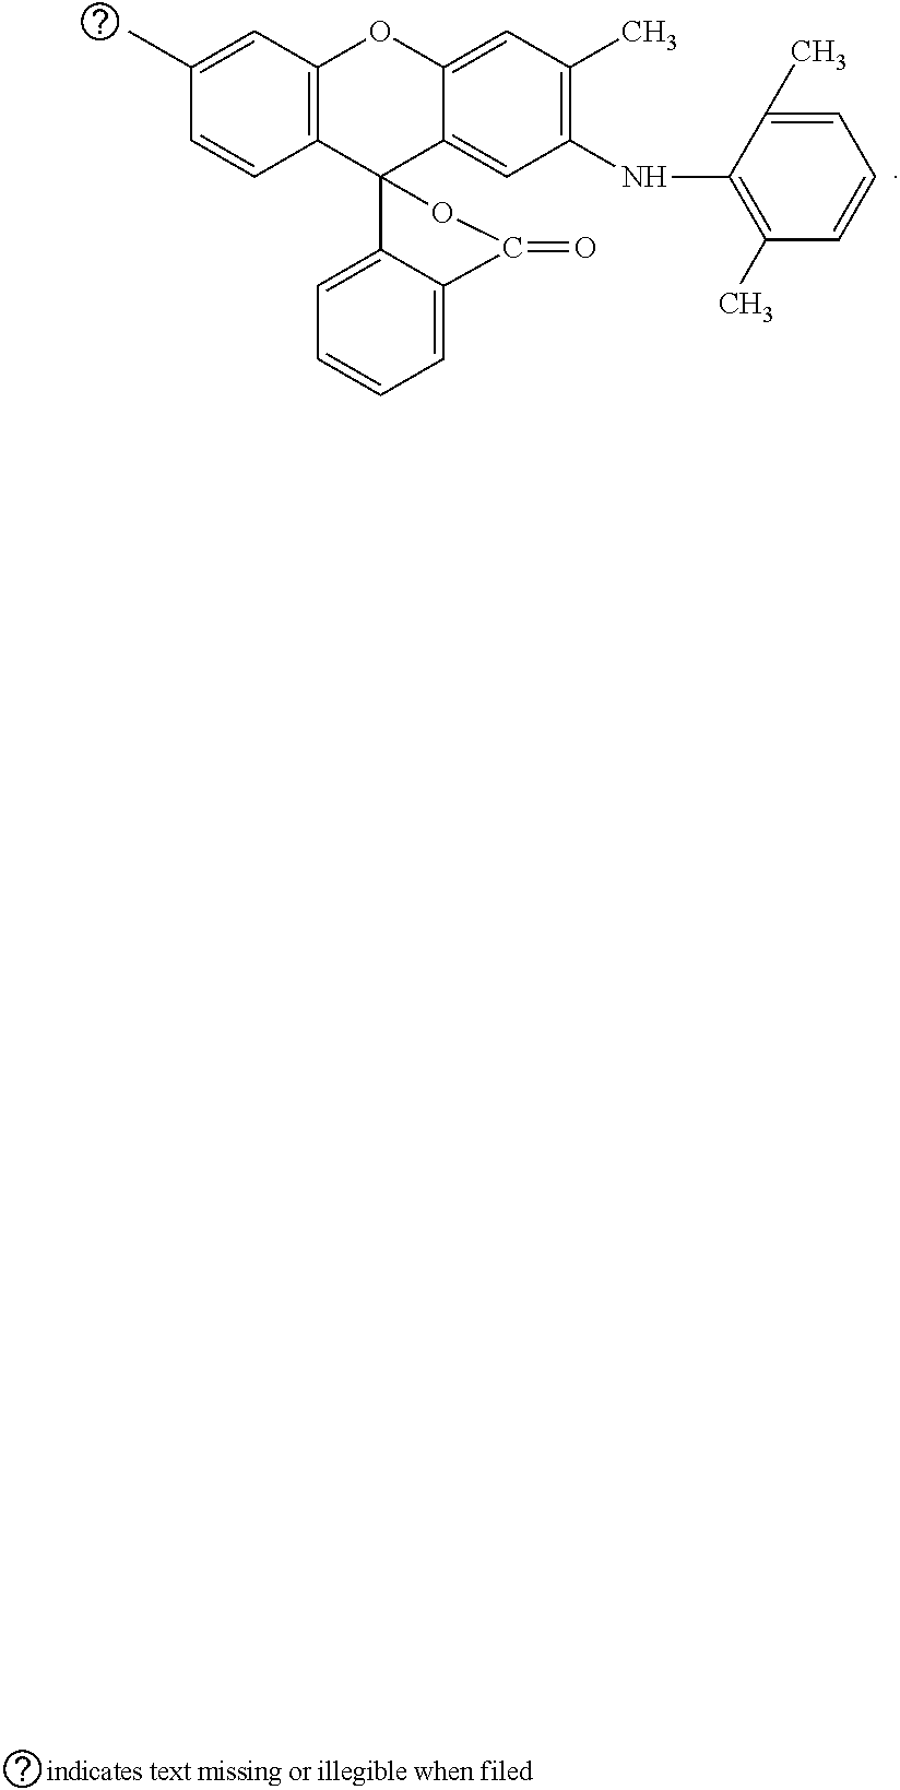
C12=CC(C)=C(NC3=C(C)C=CC=C3C)C=C1C1(C3=C(O2)C=C(C)C=C3)C2=CC=CC=C2C(=O)O1
